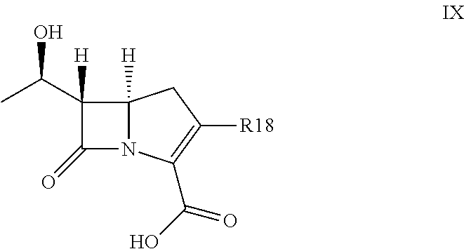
C1(=O)N2C([H])(C1(C(C)O)[H])CC([R18])=C2C(=O)O
